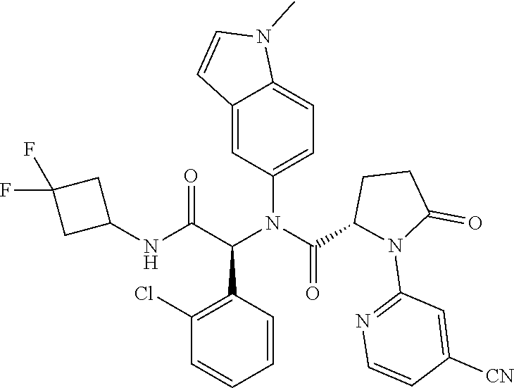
C12=CC(N(C(C(NC3CC(F)(F)C3)=O)C3=C(Cl)C=CC=C3)C(=O)C3N(C4=NC=CC([CN])=C4)C(=O)CC3)=CC=C1N(C)C=C2
